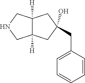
C12([H])C([H])(CNC1)CC(O)(CC1=CC=CC=C1)C2
